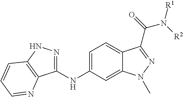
C1=C(NC2=NNC3=C2N=CC=C3)C=C2C(=C1)C(C(=O)N([R2])[R1])=NN2C
